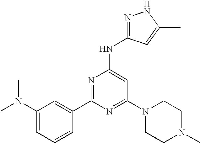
C1=C(N(C)C)C=C(C2=NC(NC3=NNC(C)=C3)=CC(N3CCN(C)CC3)=N2)C=C1
